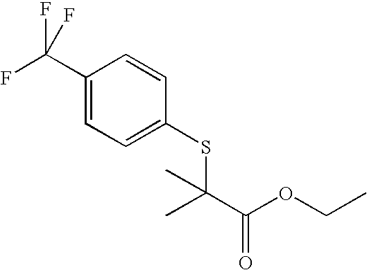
C1(C(F)(F)F)=CC=C(SC(C)(C(=O)OCC)C)C=C1
